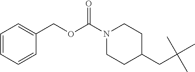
C1=CC=CC(COC(N2CCC(CC(C)(C)C)CC2)=O)=C1
